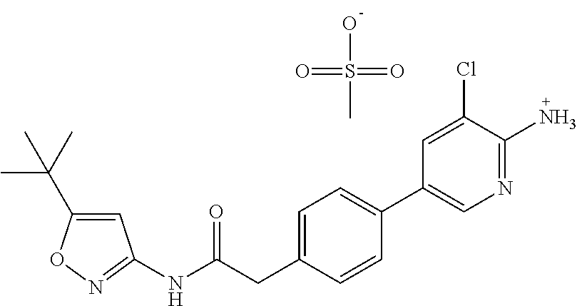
C1=C(C(C)(C)C)ON=C1NC(CC1=CC=C(C2=CN=C(N)C(Cl)=C2)C=C1)=O.OS(=O)(=O)C
